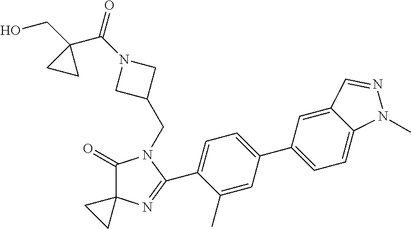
C1(=O)C2(N=C(C3=CC=C(C4=CC=C5C(=C4)C=NN5C)C=C3C)N1CC1CN(C(=O)C3(CO)CC3)C1)CC2
